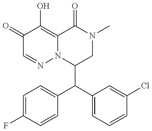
C1(C(C2=CC=C(F)C=C2)C2=CC=CC(Cl)=C2)CN(C)C(=O)C2=C(O)C(=O)C=NN12
